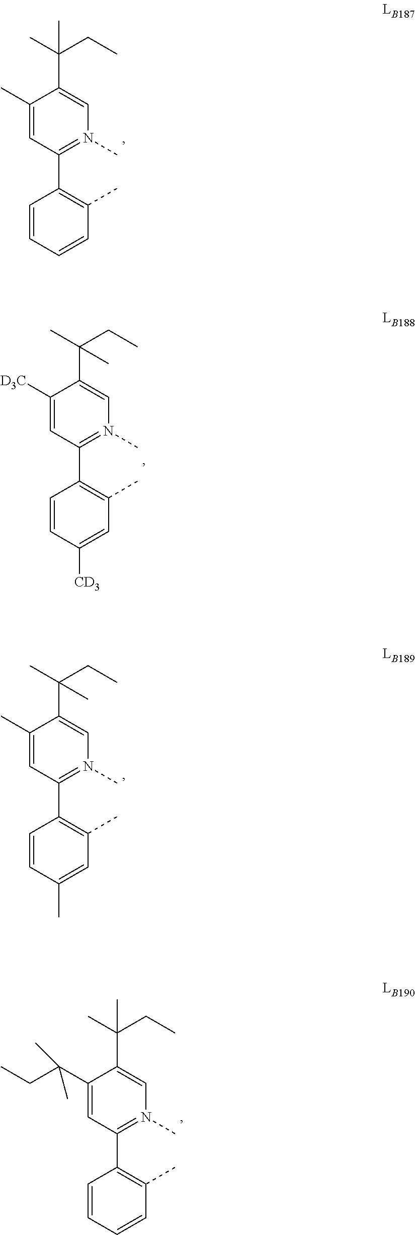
C1=CC=CC(C)=C1C1=N(C)C=C(C(C)(CC)C)C(C)=C1.C1=CC([CD3])=CC(C)=C1C1=N(C)C=C(C(C)(CC)C)C([D3C])=C1.C1=CC(C)=CC(C)=C1C1=N(C)C=C(C(CC)(C)C)C(C)=C1.C1=CC=CC(C)=C1C1=N(C)C=C(C(CC)(C)C)C(C(CC)(C)C)=C1
